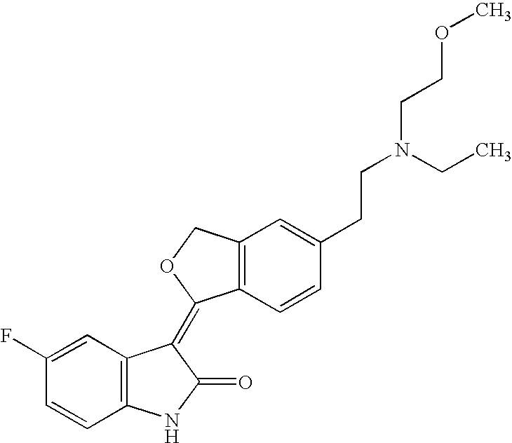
C1=C(F)C=CC2=C1C(=C1C3=C(CO1)C=C(CCN(CC)CCOC)C=C3)C(=O)N2
